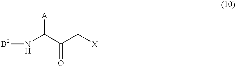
N(C(C(C[X])=O)[A])[B2]
